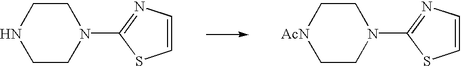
C1CNCCN1C1=NC=CS1.C1C[AcN]CCN1C1=NC=CS1
